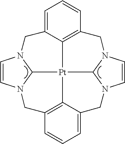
C1=C2C3=C(C=C1)CN1C=CN4C1[Pt]31C3=C(C=CC=C3C4)CN3C=CN(C13)C2
